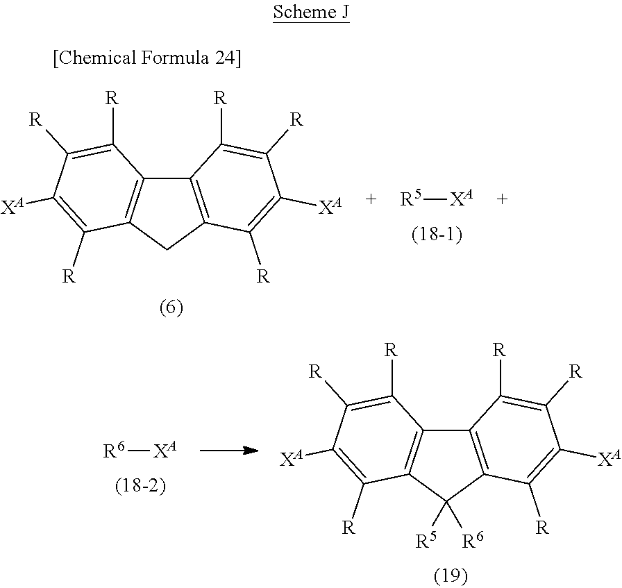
C12=C(CC3=C1C([R])=C([R])C([XA])=C3[R])C([R])=C([XA])C([R])=C2[R].[R5][XA].[R6][XA].C12=C(C([R5])([R6])C3=C1C([R])=C([R])C([XA])=C3[R])C([R])=C([XA])C([R])=C2[R]
